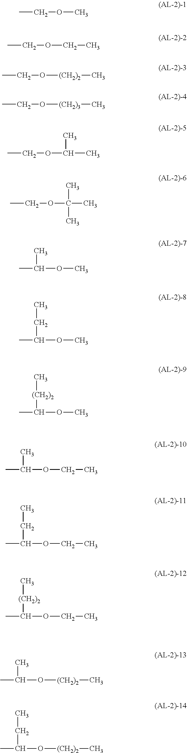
O(C)C(C)C.O(C)C(C)CC.O(C)C(C)[(CH2)2]C.O(CC)C(C)C.O(CC)C(C)CC.O(CC)C(C)[(CH2)2]C.O([(CH2)2]C)C(C)C.O([(CH2)2]C)C(C)CC.CCOC.CCOCC.CCO[(CH2)2]C.CCO[(CH2)3]C.CCOC(C)C.CCOC(C)(C)C
